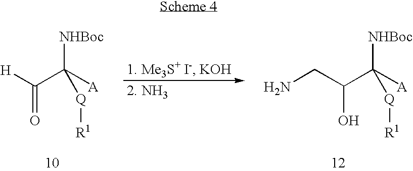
[H]C(C([A])([NHBoc])[Q][R1])=O.C(C(C([A])([NHBoc])[Q][R1])O)N
